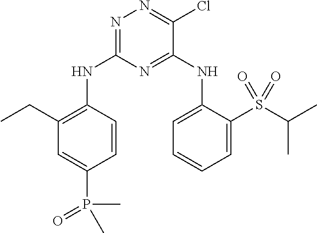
C1=CC(NC2=NN=C(Cl)C(NC3=CC=CC=C3S(C(C)C)(=O)=O)=N2)=C(CC)C=C1P(C)(=O)C
